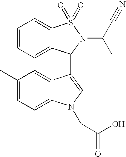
C1(C)=CC=C2C(=C1)C(C1C3=CC=CC=C3S(=O)(=O)N1C(C#N)C)=CN2CC(O)=O
